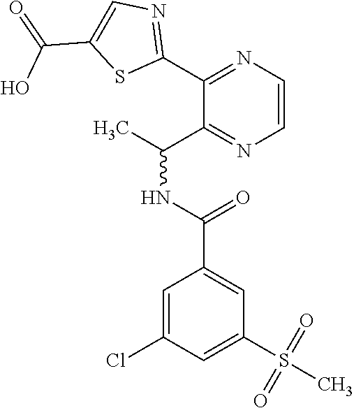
C1(C2=NC=C(C(=O)O)S2)=NC=CN=C1C(C)NC(=O)C1=CC(S(=O)(=O)C)=CC(Cl)=C1
